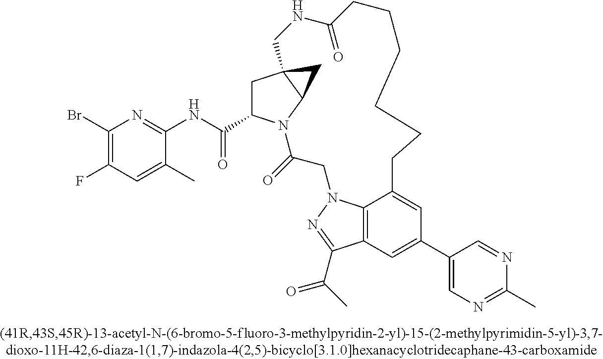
C12=C3C=C(C4=CN=C(C)N=C4)C=C1CCCCCCC(=O)NCC14CC(C(NC5=NC(Br)=C(F)C=C5C)=O)N(C(=O)CN2N=C3C(=O)C)C1C4
